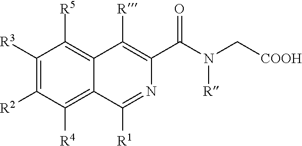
C1([R3])=C([R2])C([R4])=C2C(=C1[R5])C([R])=C(C(N(C[COOH])[R])=O)N=C2[R1]
